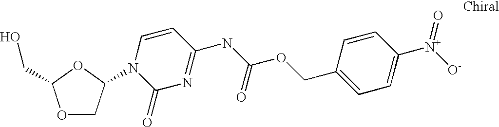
O1CC(N2C(=O)N=C(NC(OCC3=CC=C([N+]([O-])=O)C=C3)=O)C=C2)OC1CO
